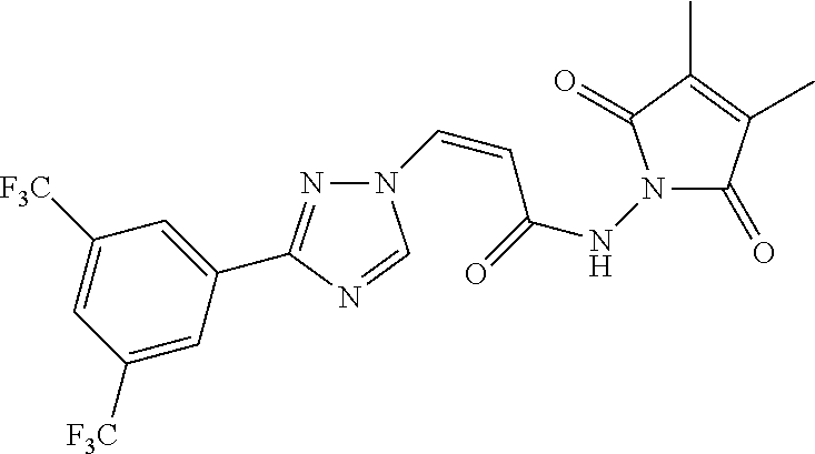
N1=C(C2=CC([F3C])=CC([F3C])=C2)N=CN1C=CC(NN1C(=O)C(C)=C(C)C1=O)=O
